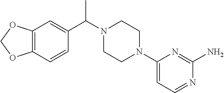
C12=C(C=CC(C(N3CCN(C4=CC=NC(N)=N4)CC3)C)=C1)OCO2
